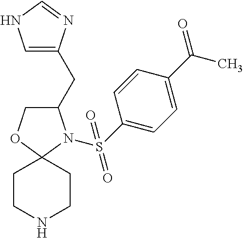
C1C(CC2=CNC=N2)N(S(C2=CC=C(C(=O)C)C=C2)(=O)=O)C2(O1)CCNCC2
